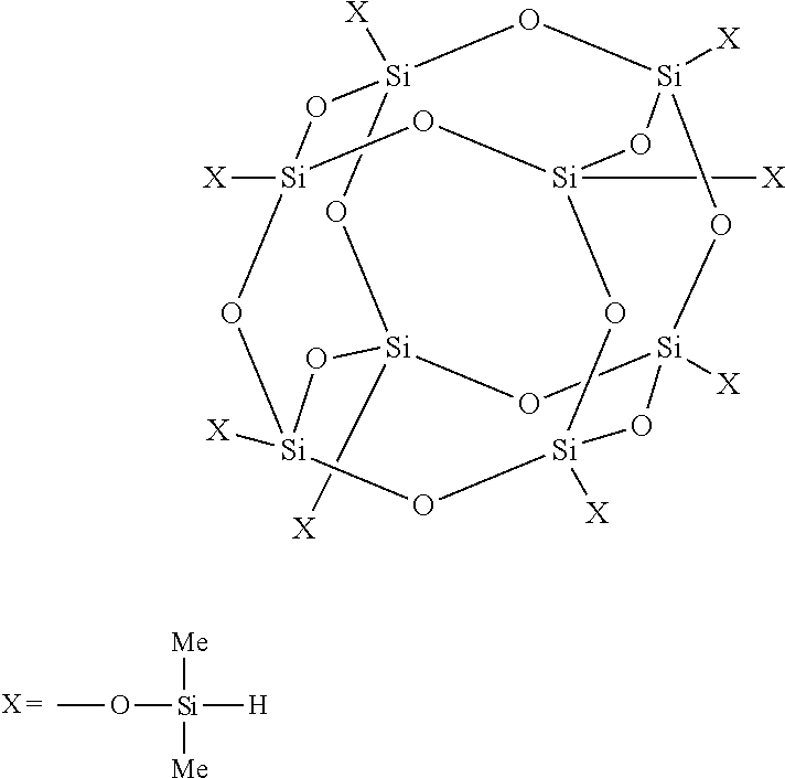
CO[Si]([H])([Me])[Me].O1[Si]2([X])O[Si]3([X])O[Si]4([X])O[Si]1([X])O[Si]1([X])O[Si]([X])(O[Si]([X])(O[Si]([X])(O1)O4)O3)O2
